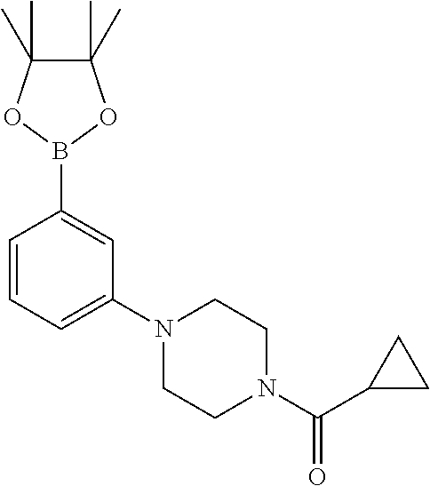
C1=CC=C(N2CCN(C(C3CC3)=O)CC2)C=C1B1OC(C)(C)C(C)(C)O1
